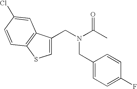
C1=CC2=C(C=C1Cl)C(CN(C(C)=O)CC1=CC=C(F)C=C1)=CS2
